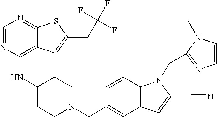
C1=NC(NC2CCN(CC3=CC4=C(C=C3)N(CC3=NC=CN3C)C(C#N)=C4)CC2)=C2C(=N1)SC(CC(F)(F)F)=C2
